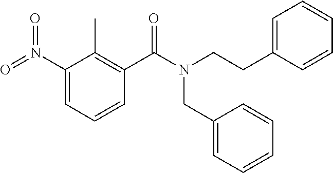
C1(N(=O)=O)=CC=CC(C(=O)N(CCC2=CC=CC=C2)CC2=CC=CC=C2)=C1C
